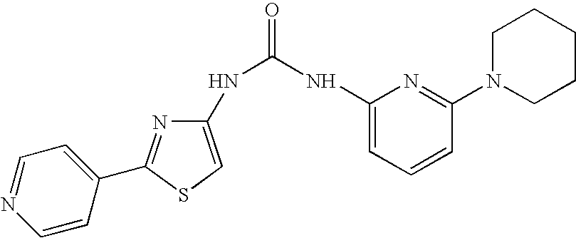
C1(NC(=O)NC2=CC=CC(N3CCCCC3)=N2)=CSC(C2=CC=NC=C2)=N1
